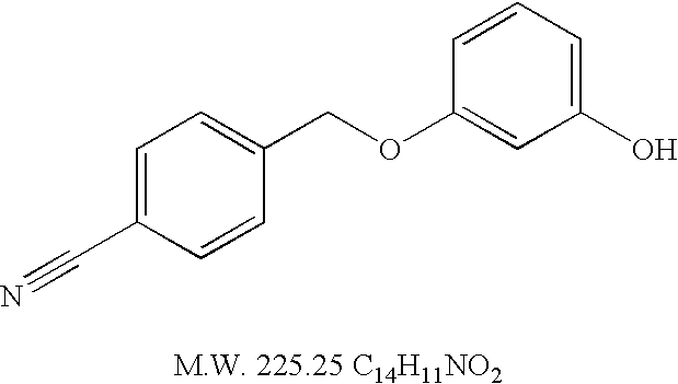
N#CC1=CC=C(COC2=CC(O)=CC=C2)C=C1
